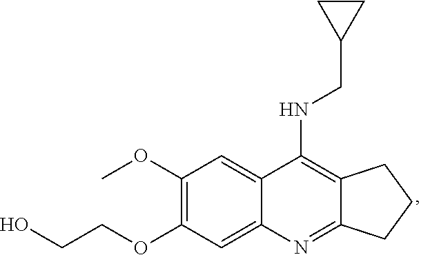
C12=C(NCC3CC3)C3=CC(OC)=C(OCCO)C=C3N=C1CCC2
